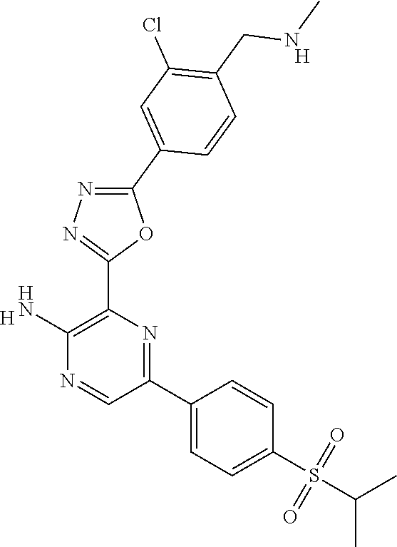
[H].C1(N)=C(C2=NN=C(C3=CC(Cl)=C(CNC)C=C3)O2)N=C(C2=CC=C(S(C(C)C)(=O)=O)C=C2)C=N1.[H]
